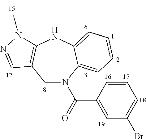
C1C2=C(NC3=CC=CC=C3N1C(C1=CC(Br)=CC=C1)=O)N(C)N=C2
